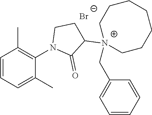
C1=CC=C(C)C(N2C(=O)C([N+]3(CC4=CC=CC=C4)CCCCCCC3)CC2)=C1C.[Br-]
